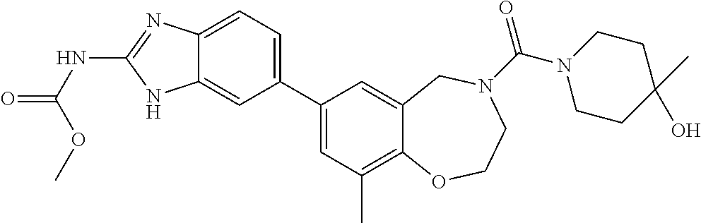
C12=CC=C(C3=CC(C)=C4C(=C3)CN(C(=O)N3CCC(O)(C)CC3)CCO4)C=C1NC(NC(=O)OC)=N2
